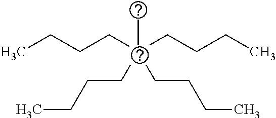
CCCCC(CCCC)(C)(CCCC)CCCC
